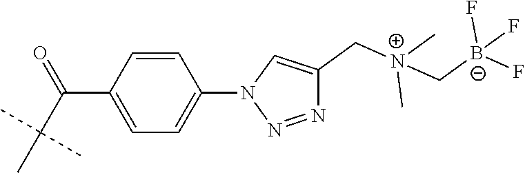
C1(C(C(C)(C)C)=O)=CC=C(N2N=NC(C[N+](C)(C)C[B-](F)(F)F)=C2)C=C1
